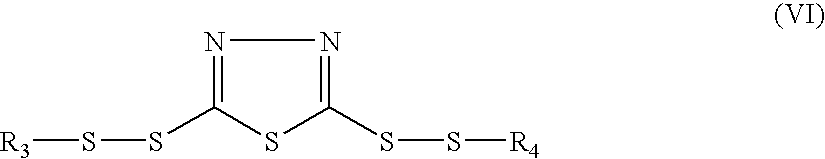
N1=C(SS[R3])SC(SS[R4])=N1
